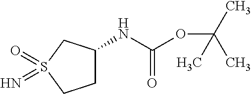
C1C(NC(OC(C)(C)C)=O)CS(=O)(=N)C1
